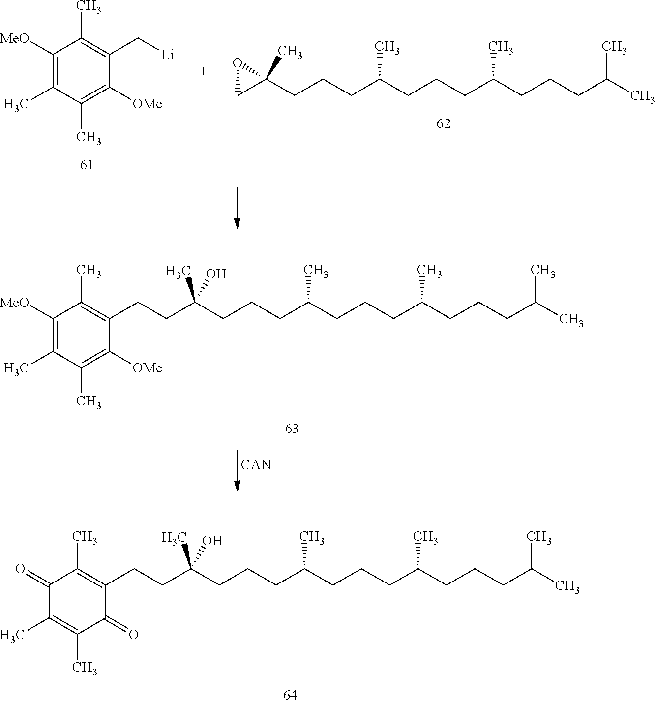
C1([MeO])=C(C)C(C)=C([OMe])C(C[Li])=C1C.O1CC1(C)CCCC(CCCC(CCCC(C)C)C)C.C(C(C)(CCCC(CCCC(CCCC(C)C)C)C)O)CC1=C(C)C(=O)C(C)=C(C)C1=O.C(C(C)(CCCC(CCCC(CCCC(C)C)C)C)O)CC1=C(C)C([MeO])=C(C)C(C)=C1[OMe].[CAN]
